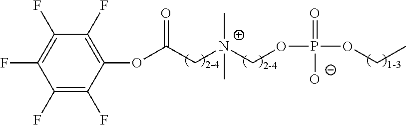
C1(F)=C(F)C(F)=C(F)C(OC(C[N+](COP(=O)(OCC)[O-])(C)C)=O)=C1F
